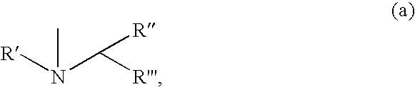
[R]N(C([R'''])[R])C
